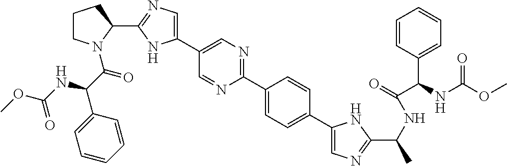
C1(C2N(C(C(C3=CC=CC=C3)NC(OC)=O)=O)CCC2)=NC=C(C2=CN=C(C3=CC=C(C4=CN=C(C(C)NC(=O)C(C5=CC=CC=C5)NC(OC)=O)N4)C=C3)N=C2)N1
